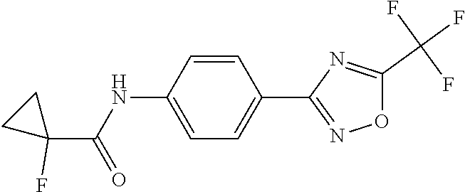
C1=C(NC(C2(F)CC2)=O)C=CC(C2=NOC(C(F)(F)F)=N2)=C1
